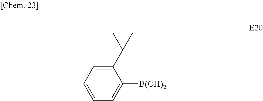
C1=CC=C([B(OH)2])C(C(C)(C)C)=C1
